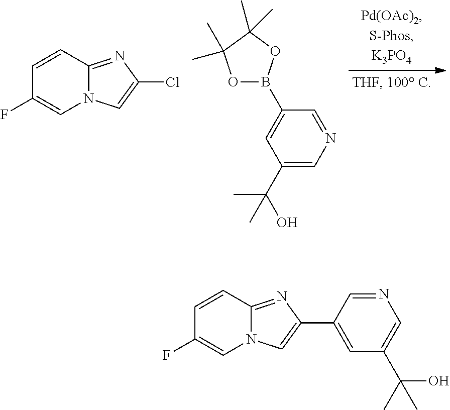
C1=CC2=NC(Cl)=CN2C=C1F.C1(C(O)(C)C)=CN=CC(B2OC(C)(C)C(C)(C)O2)=C1.C1=CC2=NC(C3=CC(C(C)(O)C)=CN=C3)=CN2C=C1F
